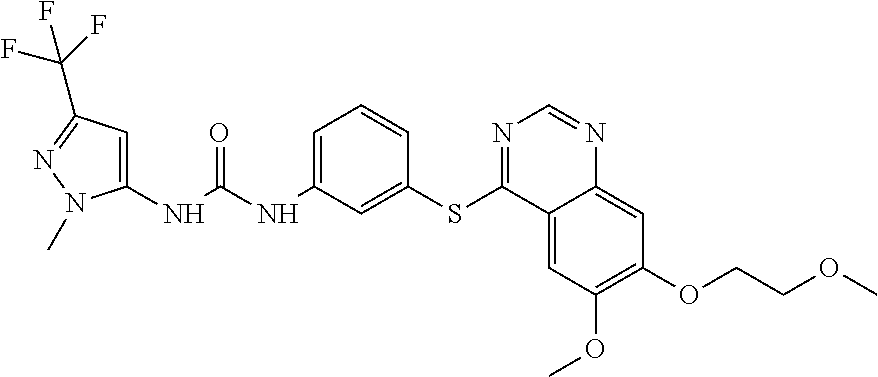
C1(NC(NC2=CC=CC(SC3=NC=NC4=CC(OCCOC)=C(OC)C=C34)=C2)=O)=CC(C(F)(F)F)=NN1C
